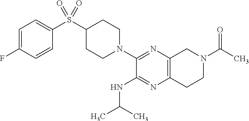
C1=C(F)C=CC(S(C2CCN(C3=NC4=C(N=C3NC(C)C)CCN(C(C)=O)C4)CC2)(=O)=O)=C1
